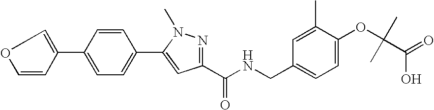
C1(C2=CC=C(C3=CC(C(NCC4=CC=C(OC(C(=O)O)(C)C)C(C)=C4)=O)=NN3C)C=C2)=COC=C1
